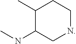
C1(C)C(NC)CNCC1
